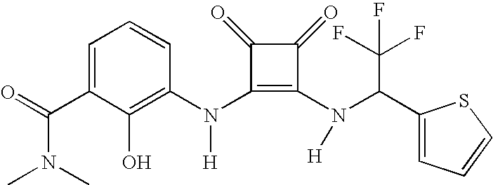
C(C1=CC=CC(N(C2=C(N([H])C(C3=CC=CS3)C(F)(F)F)C(=O)C2=O)[H])=C1O)(=O)N(C)C
